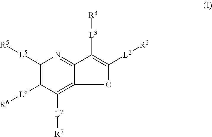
C1([L5][R5])=C([L6][R6])C([L7][R7])=C2C(=N1)C([L3][R3])=C([L2][R2])O2
